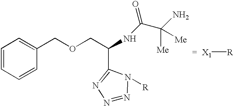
[X1][R].C1=CC=CC(COCC(NC(C(N)([Me])[Me])=O)C2=NN=NN2[R])=C1
